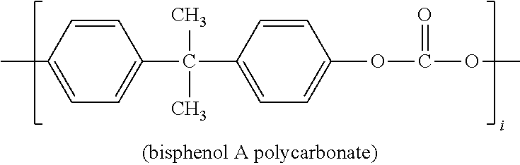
CC1=CC=C(C(C2=CC=C(OC(OC)=O)C=C2)(C)C)C=C1
